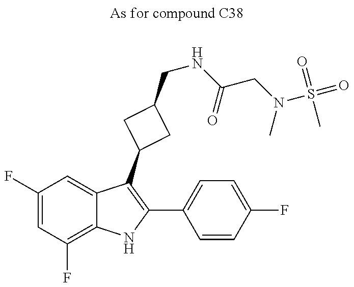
C1(F)=CC(F)=C2C(=C1)C(C1CC(CNC(CN(S(=O)(=O)C)C)=O)C1)=C(C1=CC=C(F)C=C1)N2
